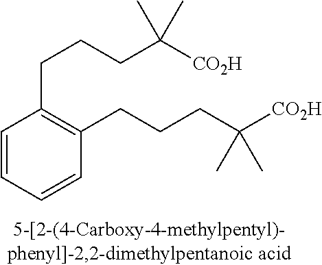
C1=CC=CC(CCCC([CO2H])(C)C)=C1CCCC([CO2H])(C)C
